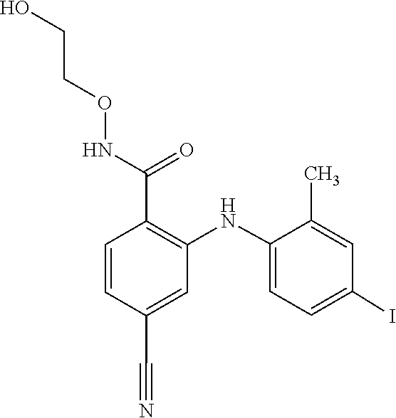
C1=C(NC2=C(C(NOCCO)=O)C=CC(C#N)=C2)C(C)=CC(I)=C1
